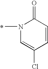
N1(C)C=C(Cl)C=CC1=O
